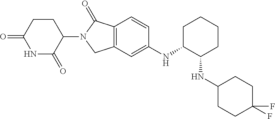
C1=CC2=C(C=C1NC1C(NC3CCC(F)(F)CC3)CCCC1)CN(C1C(=O)NC(=O)CC1)C2=O
